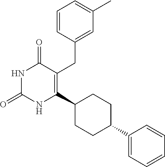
C1(C2CCC(C3=C(CC4=CC(C)=CC=C4)C(=O)NC(=O)N3)CC2)=CC=CC=C1
